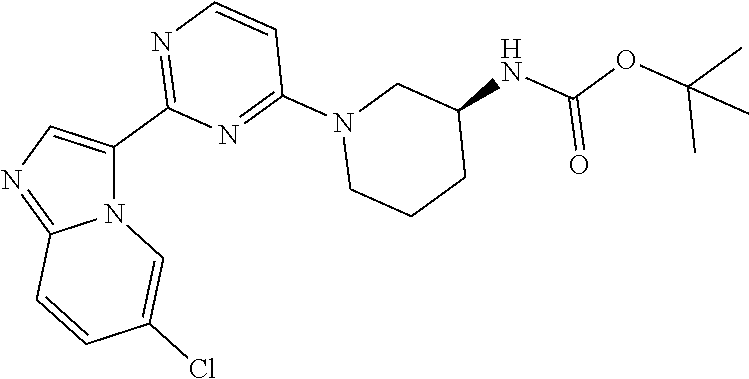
C12=NC=C(C3=NC=CC(N4CCCC(NC(OC(C)(C)C)=O)C4)=N3)N1C=C(Cl)C=C2
